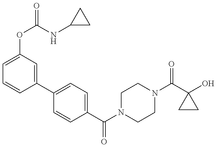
C1=C(OC(NC2CC2)=O)C=C(C2=CC=C(C(=O)N3CCN(C(=O)C4(O)CC4)CC3)C=C2)C=C1
